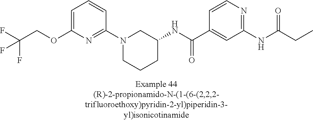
C1=C(OCC(F)(F)F)N=C(N2CCCC(NC(C3=CC(NC(CC)=O)=NC=C3)=O)C2)C=C1
